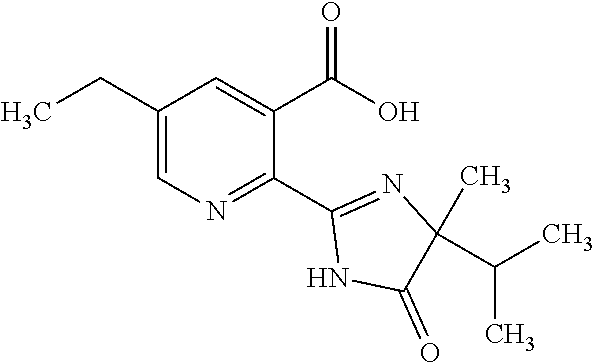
C1(CC)=CN=C(C2=NC(C)(C(C)C)C(=O)N2)C(C(O)=O)=C1
